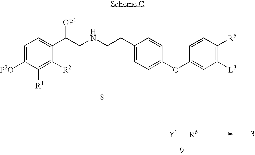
C1=C([P2O])C([R1])=C([R2])C(C(CNCCC2=CC=C(OC3=CC([L3])=C([R5])C=C3)C=C2)[OP1])=C1.[Y1][R6]
